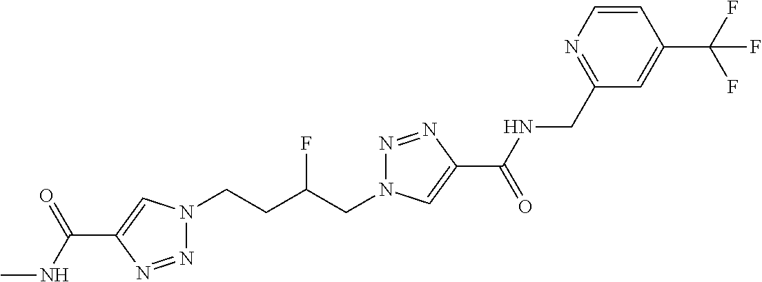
C1(C(NC)=O)=CN(CCC(CN2N=NC(C(=O)NCC3=NC=CC(C(F)(F)F)=C3)=C2)F)N=N1
